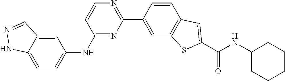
C1(NC2=CC=C3C(=C2)C=NN3)=NC(C2=CC3=C(C=C2)C=C(C(NC2CCCCC2)=O)S3)=NC=C1
